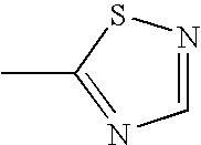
N1=CN=C(C)S1
